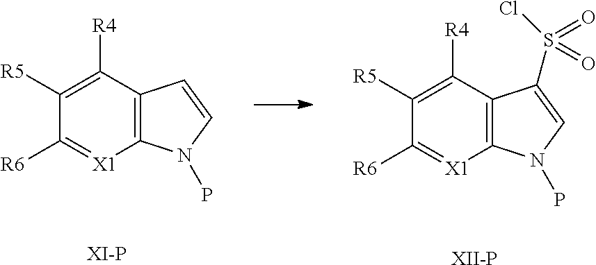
C12=C(C([R4])=C([R5])C([R6])=[X1]1)C(S(Cl)(=O)=O)=CN2P.[XII-P].C12=C(C([R4])=C([R5])C([R6])=[X1]1)C=CN2P.[XI-P]
